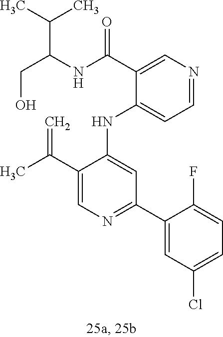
C1(NC2=CC(C3=CC(Cl)=CC=C3F)=NC=C2C(C)=C)=CC=NC=C1C(NC(CO)C(C)C)=O
